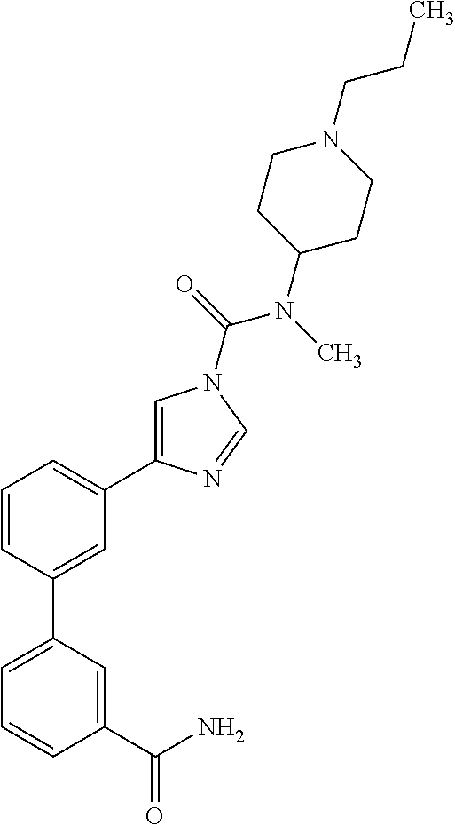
C1=C(C2=CC(C3=CN(C(=O)N(C)C4CCN(CCC)CC4)C=N3)=CC=C2)C=C(C(N)=O)C=C1
